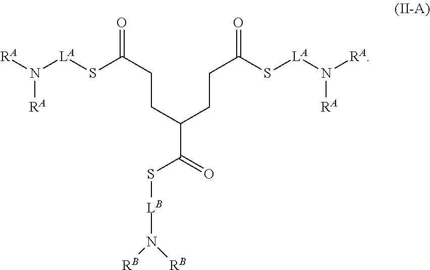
[RA]N([LA]SC(CCC(CCC(S[LA]N([RA])[RA])=O)C(S[LB]N([RB])[RB])=O)=O)[RA]
